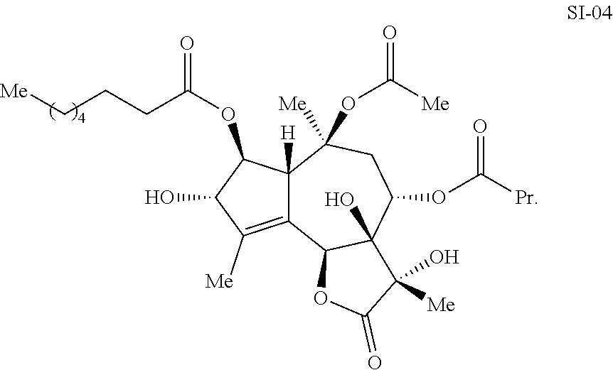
C12([H])C(=C([Me])C(O)C1OC(=O)CCC[Me])C1C(O)(C(OC([Pr])=O)CC2([Me])OC(=O)[Me])C(O)([Me])C(=O)O1
